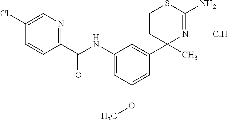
C1(Cl)=CN=C(C(NC2=CC(OC)=CC(C3(C)N=C(N)SCC3)=C2)=O)C=C1.Cl
